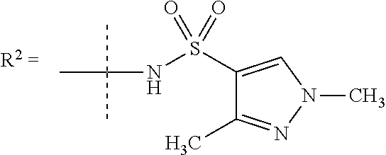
N(S(C1=CN(C)N=C1C)(=O)=O)C(C)(C)C
